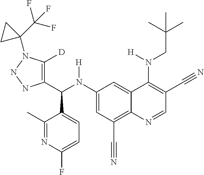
C1(N(C(C2=C([D])N(C3(C(F)(F)F)CC3)NN2)C2=CC=C(F)N=C2C)[H])=CC(C#N)=C2C(=C1)C(N(CC(C)(C)C)[H])=C(C#N)C=N2
